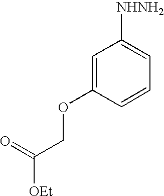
C1=C(OCC([OEt])=O)C=CC=C1[NHNH2]
